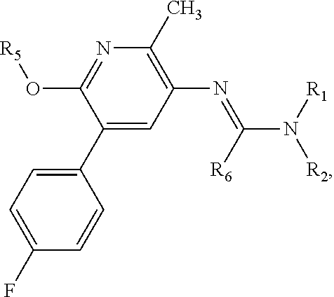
C1(C2=CC=C(F)C=C2)=CC(N=C(N([R1])[R2])[R6])=C(C)N=C1O[R5]
